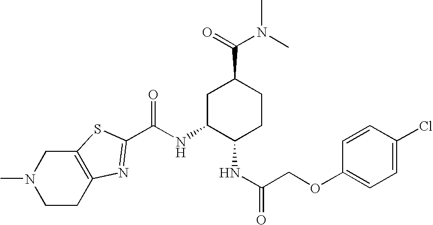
C(NC1C(NC(=O)COC2=CC=C(Cl)C=C2)CCC(C(=O)N(C)C)C1)(=O)C1=NC2=C(S1)CN(C)CC2
